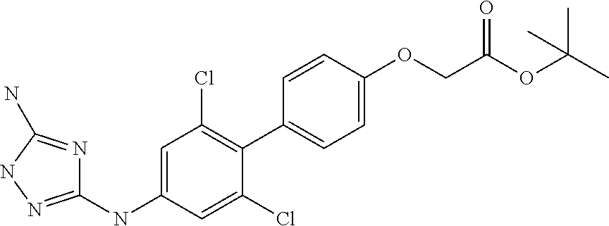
C1=C(OCC(OC(C)(C)C)=O)C=CC(C2=C(Cl)C=C(NC3=NNC(N)=N3)C=C2Cl)=C1
